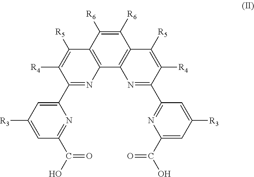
C12=C(C3=C(C([R6])=C1[R6])C([R5])=C([R4])C(C1=NC(C(=O)O)=CC([R3])=C1)=N3)N=C(C1=CC([R3])=CC(C(=O)O)=N1)C([R4])=C2[R5]
